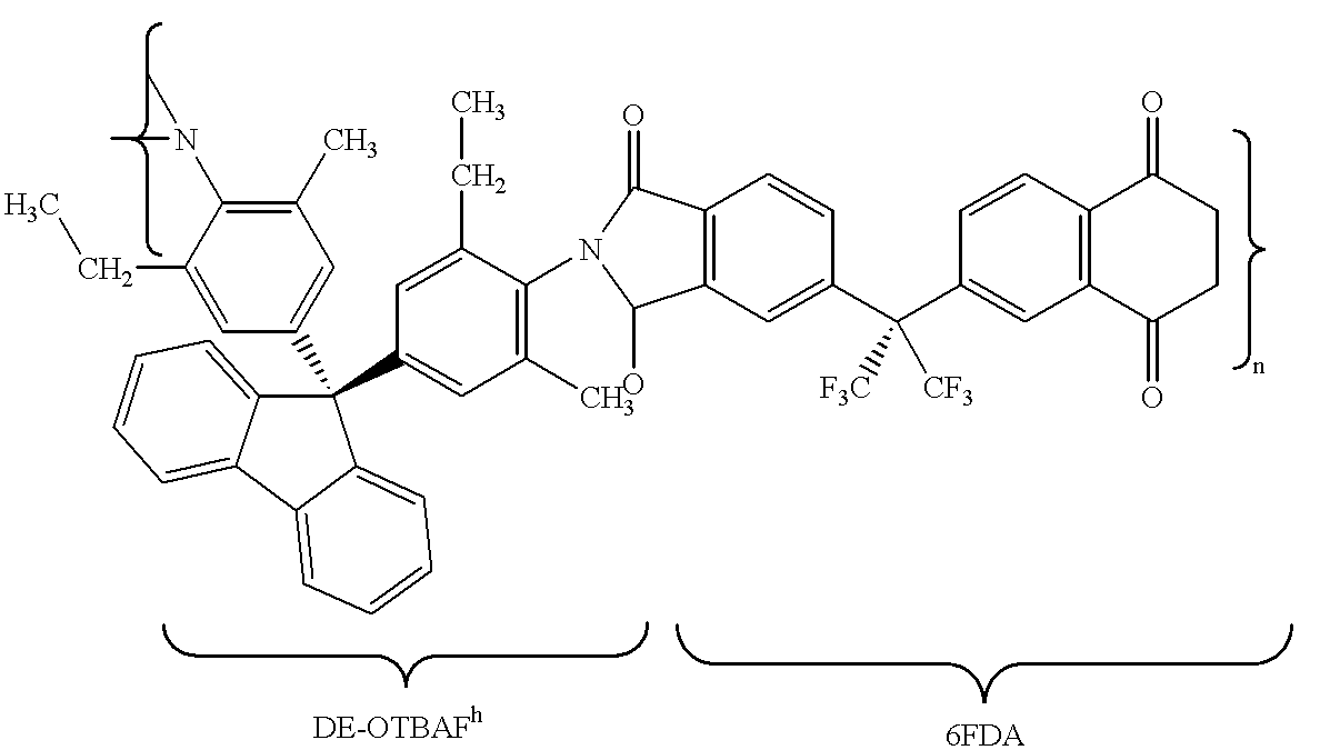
C1(C)=C(N(C)C)C(CC)=CC(C2(C3=CC(C)=C(N4C(=O)C5=C(C4O)C=C(C(C4=CC6=C(C=C4)C(=O)CCC6=O)([F3C])[CF3])C=C5)C(CC)=C3)C3=CC=CC=C3C3=CC=CC=C32)=C1
